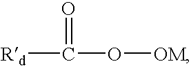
[Rd]C(=O)O[OM]
